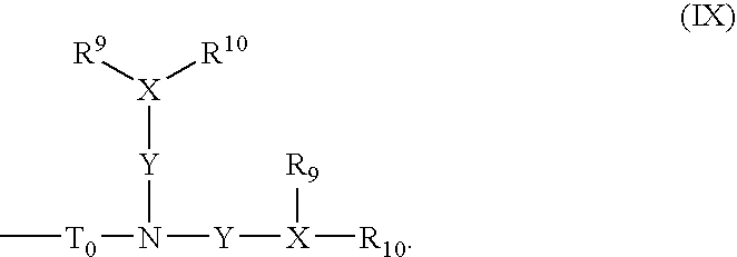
C[T0]N([Y][X]([R10])[R9])[Y][X]([R10])[R9]
